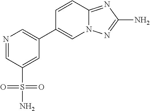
N1=CC(S(N)(=O)=O)=CC(C2=CN3C(=NC(N)=N3)C=C2)=C1
